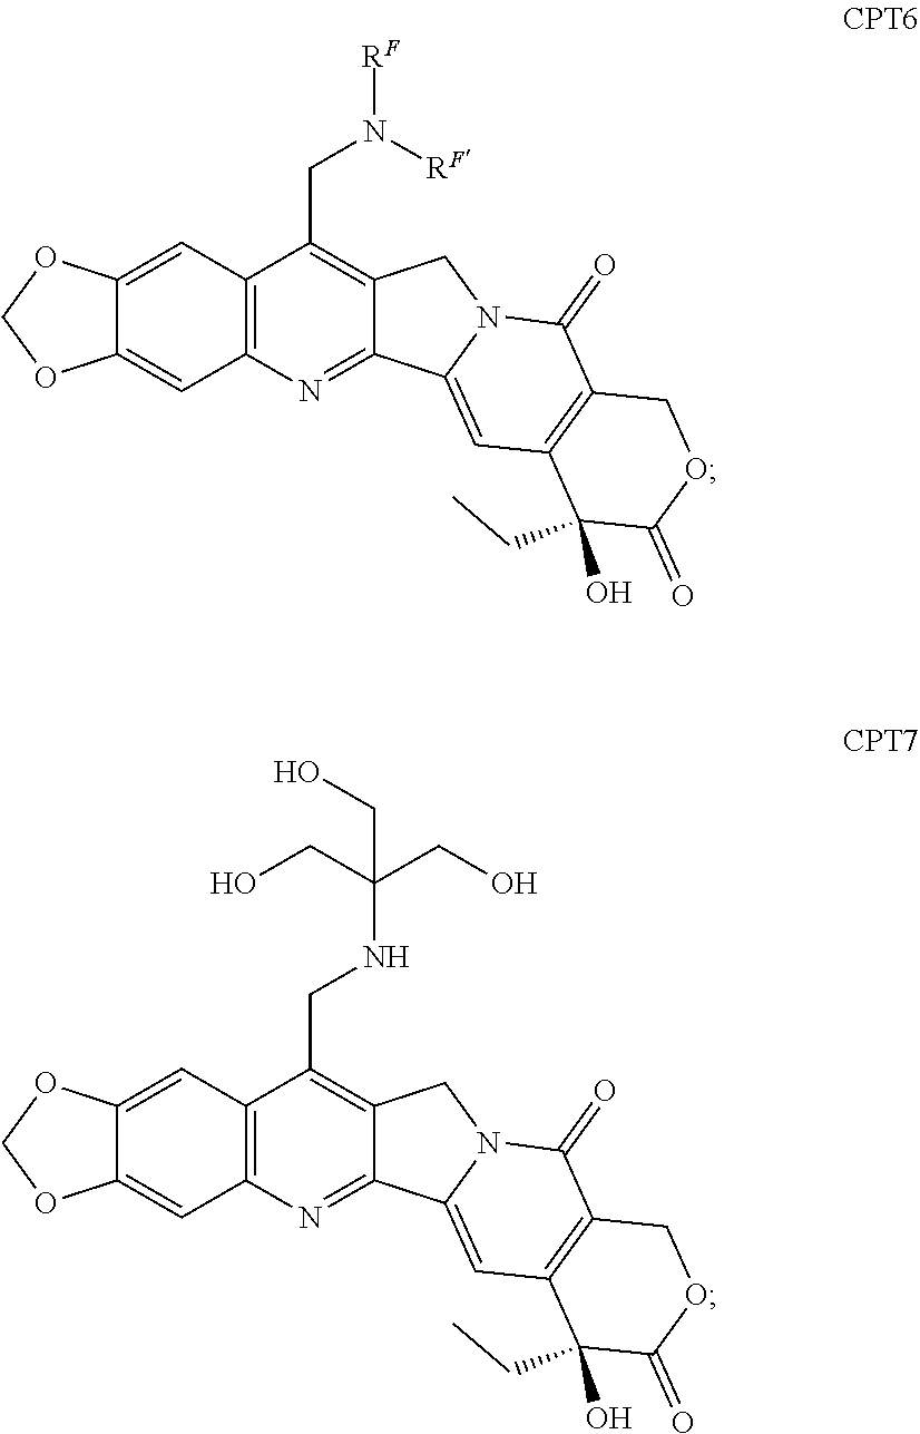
C12=CC3=C(C=C1OCO2)N=C1C(=C3CN([RF])[RF])CN2C1=CC1=C(C2=O)COC(=O)C1(O)CC.C12=CC3=C(C=C1OCO2)N=C1C(=C3CNC(CO)(CO)CO)CN2C1=CC1=C(C2=O)COC(=O)C1(O)CC
